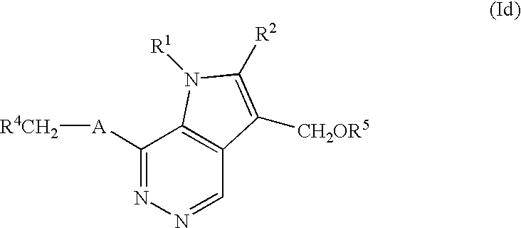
C1([A][R4CH2])=NN=CC2=C1N([R1])C([R2])=C2[CH2OR5]
